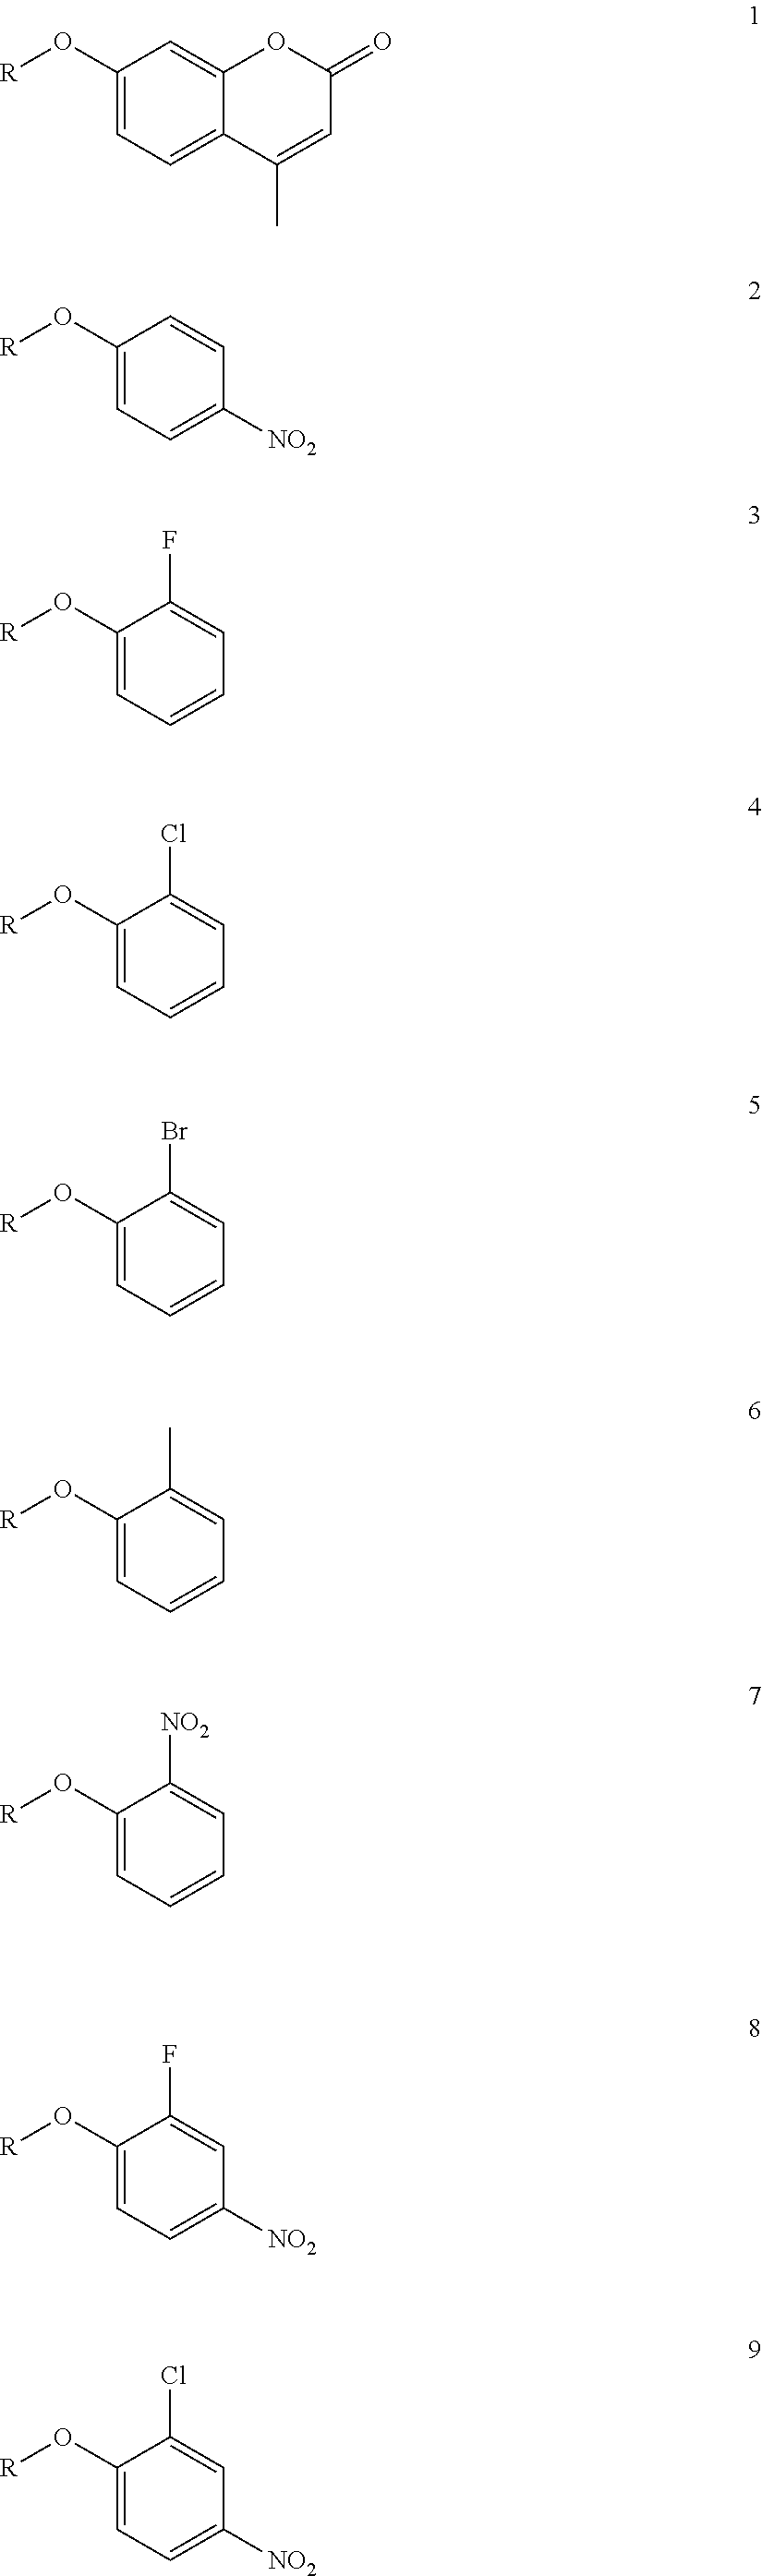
C1(O[R])=CC=C([NO2])C=C1.C1(O[R])=CC=CC=C1F.C1(O[R])=CC=C2C(=C1)OC(=O)C=C2C.C1(O[R])=CC=CC=C1Cl.C1(O[R])=CC=CC=C1Br.C1(O[R])=CC=CC=C1C.C1(O[R])=CC=CC=C1[NO2].C1(O[R])=CC=C([NO2])C=C1F.C1(O[R])=CC=C([NO2])C=C1Cl
